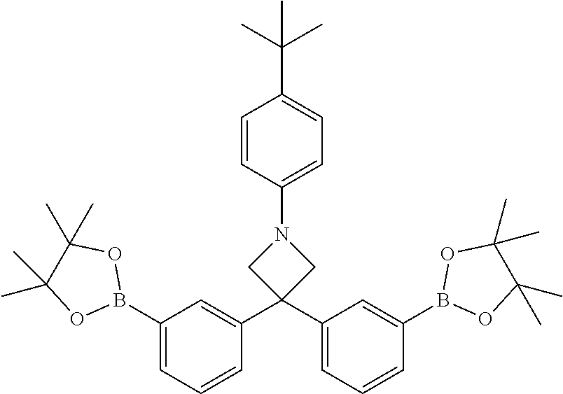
C1=CC(N2CC(C3=CC(B4OC(C)(C)C(C)(C)O4)=CC=C3)(C3=CC=CC(B4OC(C)(C)C(C)(C)O4)=C3)C2)=CC=C1C(C)(C)C
